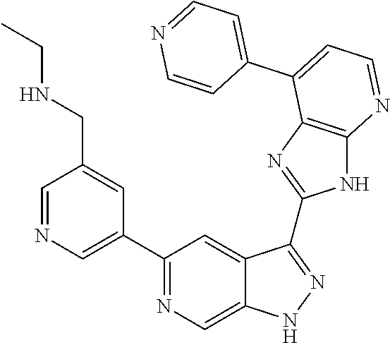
C1=NC=C(C2=NC=C3C(=C2)C(C2=NC4=C(N2)N=CC=C4C2=CC=NC=C2)=NN3)C=C1CNCC
